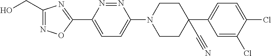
OCC1=NOC(C2=CC=C(N3CCC(C4=CC=C(Cl)C(Cl)=C4)(C#N)CC3)N=N2)=N1
